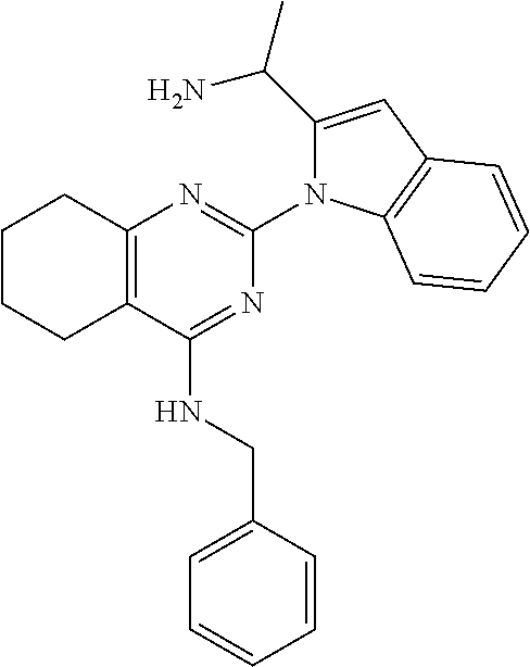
C12=C(C(NCC3=CC=CC=C3)=NC(N3C(C(N)C)=CC4=C3C=CC=C4)=N1)CCCC2
